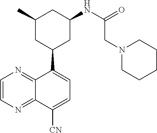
C1(C)CC(C2=CC=C([CN])C3=NC=CN=C23)CC(NC(CN2CCCCC2)=O)C1
